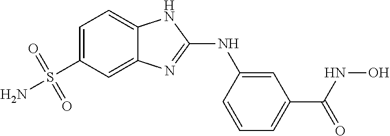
C1=C(S(N)(=O)=O)C=C2C(=C1)NC(NC1=CC(C(=O)NO)=CC=C1)=N2
